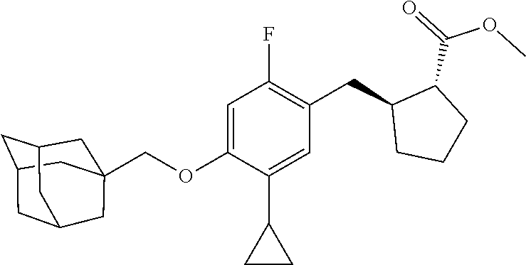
C1=C(OCC23CC4CC(CC(C2)C4)C3)C(C2CC2)=CC(CC2CCCC2C(=O)OC)=C1F
